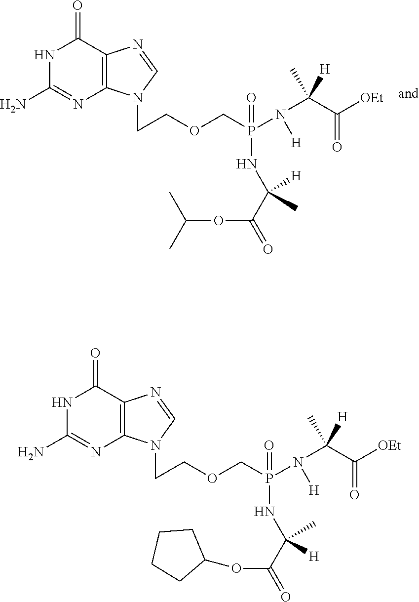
C12=C(C(=O)NC(N)=N1)N=CN2CCOCP(N(C(C([OEt])=O)([H])C)[H])(NC(C(=O)OC(C)C)([H])C)=O.C12=C(C(=O)NC(N)=N1)N=CN2CCOCP(N(C(C([OEt])=O)([H])C)[H])(NC(C(=O)OC1CCCC1)(C)[H])=O
